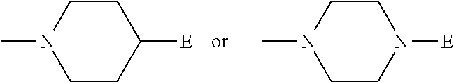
C1CN(C)CCC1[E].C1CN(C)CCN1[E]
